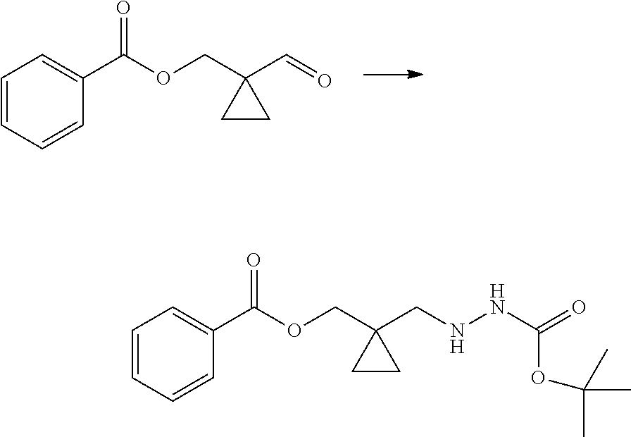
O(CC1(C=O)CC1)C(C1=CC=CC=C1)=O.O(CC1(CNNC(=O)OC(C)(C)C)CC1)C(C1=CC=CC=C1)=O
